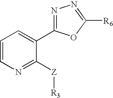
C1=CN=C([Z][R3])C(C2=NN=C([R6])O2)=C1
